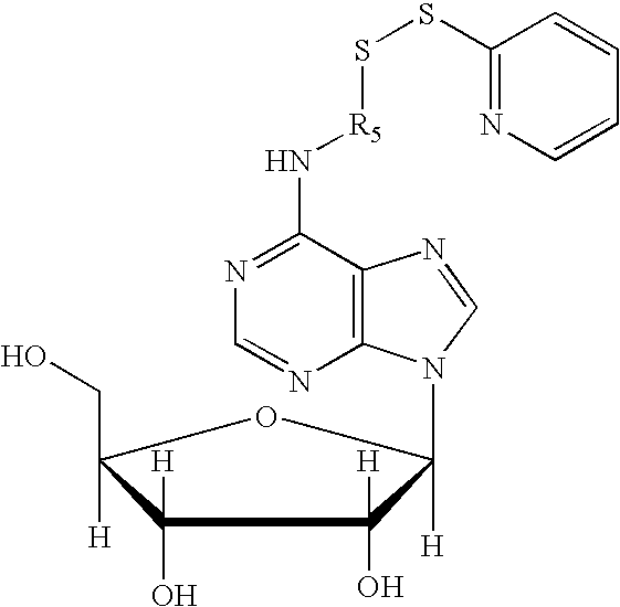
S([R5]NC1=NC=NC2=C1N=CN2C1([H])C(O)([H])C(O)([H])C([H])(CO)O1)SC1=NC=CC=C1
